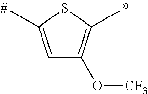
C1=C(C)SC(C)=C1O[CF3]
